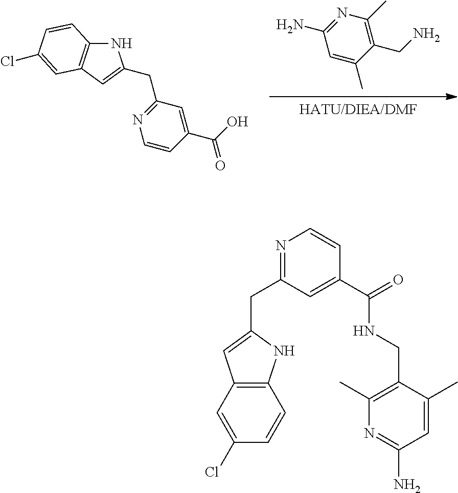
[HATU/DIEA/DMF].C1=C(C)C(CN)=C(C)N=C1N.N1C2=C(C=C1CC1=NC=CC(C(O)=O)=C1)C=C(Cl)C=C2.C1(CC2=NC=CC(C(=O)NCC3=C(C)N=C(N)C=C3C)=C2)=CC2=C(N1)C=CC(Cl)=C2
